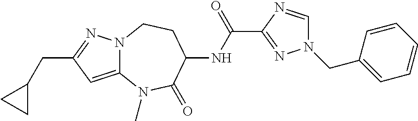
C12=CC(CC3CC3)=NN1CCC(NC(C1=NN(CC3=CC=CC=C3)C=N1)=O)C(=O)N2C
